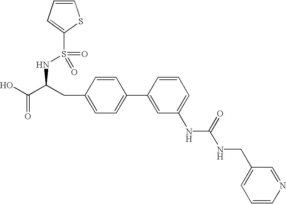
OC(C(CC1=CC=C(C2=CC(NC(NCC3=CC=CN=C3)=O)=CC=C2)C=C1)NS(=O)(=O)C1=CC=CS1)=O
